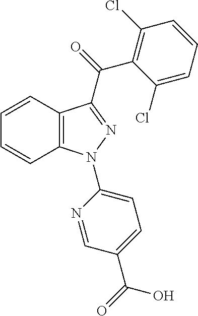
C1=CC2=C(C=C1)N(C1=CC=C(C(=O)O)C=N1)N=C2C(=O)C1=C(Cl)C=CC=C1Cl
